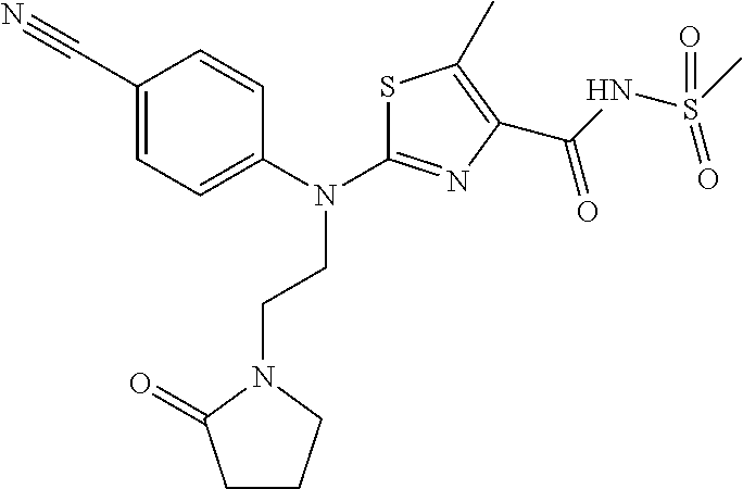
N1(CCN(C2=NC(C(NS(C)(=O)=O)=O)=C(C)S2)C2=CC=C(C#N)C=C2)C(=O)CCC1
